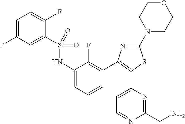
C1(S(=O)(=O)NC2=CC=CC(C3=C(C4=CC=NC(CN)=N4)SC(N4CCOCC4)=N3)=C2F)=CC(F)=CC=C1F
